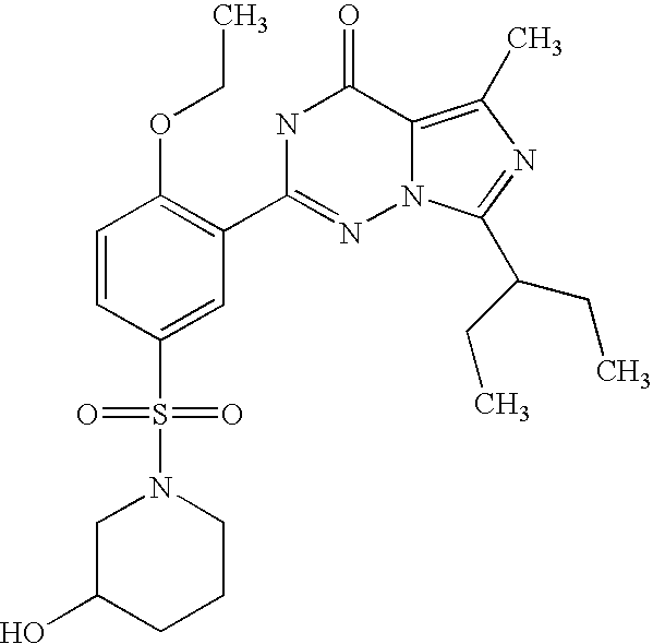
C1=CC(S(N2CC(O)CCC2)(=O)=O)=CC(C2=NN3C(=C(C)N=C3C(CC)CC)C(=O)N2)=C1OCC
